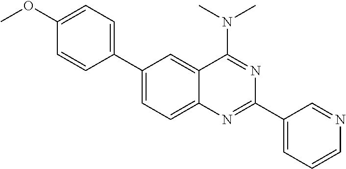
C1(C2=CC=C(OC)C=C2)=CC=C2C(=C1)C(N(C)C)=NC(C1=CC=CN=C1)=N2
